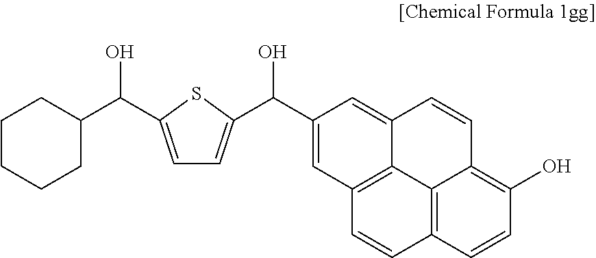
C12=C3C=CC(O)=C1C=CC1=CC(C(C4=CC=C(C(C5CCCCC5)O)S4)O)=CC(=C21)C=C3
